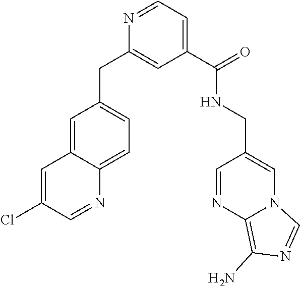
C1=NC(CC2=CC=C3C(=C2)C=C(Cl)C=N3)=CC(C(=O)NCC2=CN3C(=C(N)N=C3)N=C2)=C1
